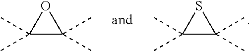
C1(C)(C)C(C)(C)S1.C1(C)(C)C(C)(C)O1
